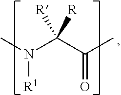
CN(C(C(C)=O)([R])[R])[R1]
